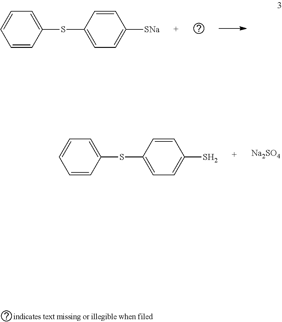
C1=CC(SC2=CC=C([SNa])C=C2)=CC=C1.C1=CC(SC2=CC=C(S)C=C2)=CC=C1.[Na2SO4]
